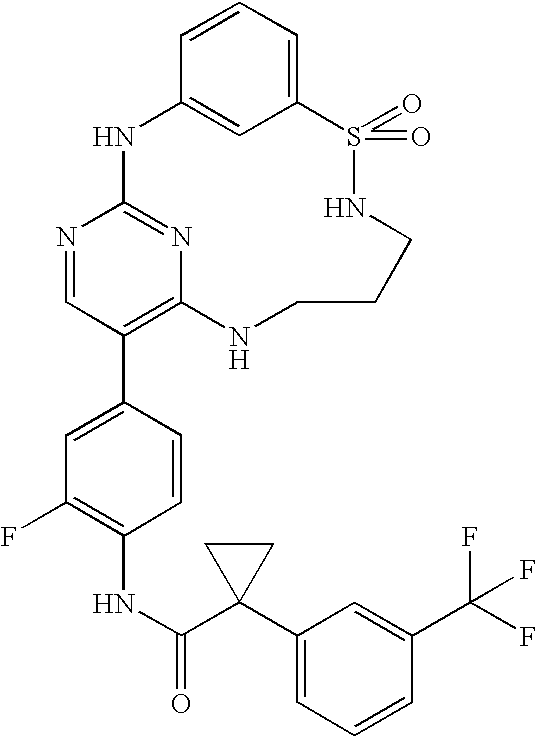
C12=CC=CC(=C1)NC1=NC(=C(C3=CC(F)=C(NC(=O)C4(C5=CC=CC(C(F)(F)F)=C5)CC4)C=C3)C=N1)NCCCNS2(=O)=O
